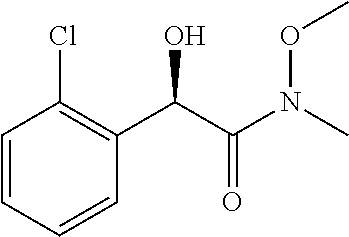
C1=CC(Cl)=C(C(C(N(C)OC)=O)O)C=C1
